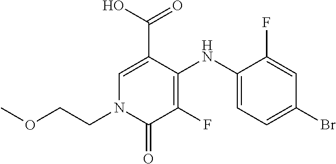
C1=C(C(O)=O)C(NC2=CC=C(Br)C=C2F)=C(F)C(=O)N1CCOC
